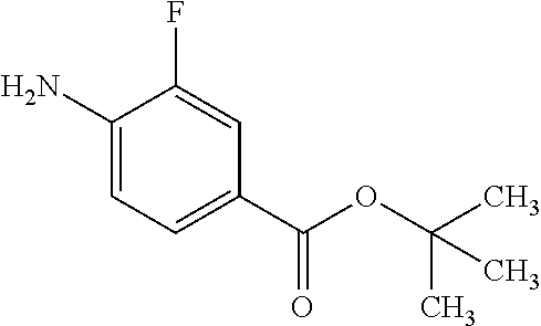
C1=C(C(OC(C)(C)C)=O)C=C(F)C(N)=C1
